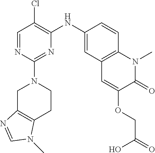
C1=NC(N2CC3=C(CC2)N(C)C=N3)=NC(NC2=CC3=C(C=C2)N(C)C(=O)C(OCC(=O)O)=C3)=C1Cl
